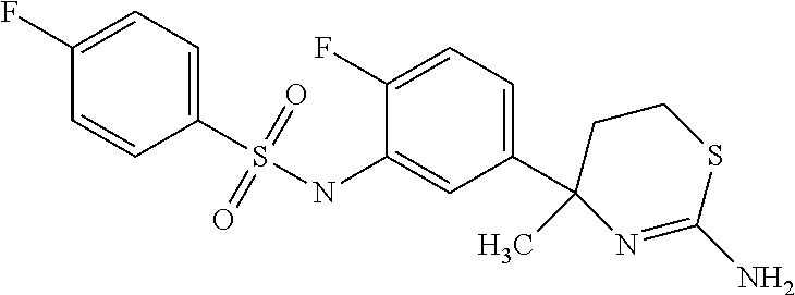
C1(F)=CC=C(S(=O)(=O)NC2=CC(C3(C)N=C(N)SCC3)=CC=C2F)C=C1
